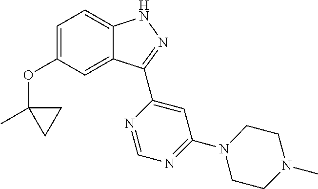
C12=CC(OC3(C)CC3)=CC=C1NN=C2C1=CC(N2CCN(C)CC2)=NC=N1
